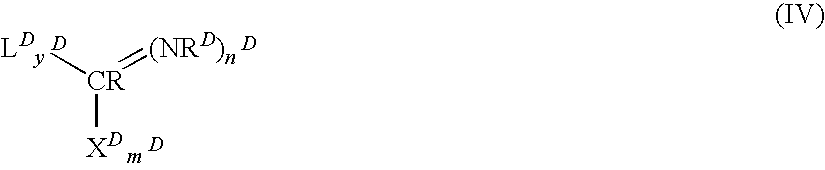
[CR]([XD])([LDy])=[(NRD)n].[D].[D].[D]
